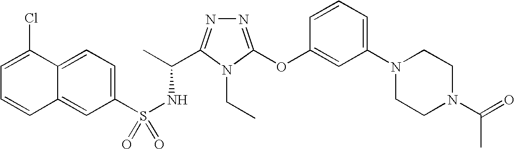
C1(S(NC(C)C2=NN=C(OC3=CC(N4CCN(C(=O)C)CC4)=CC=C3)N2CC)(=O)=O)=CC=C2C(=C1)C=CC=C2Cl
